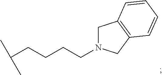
CC(CCCCN1CC2=C(C1)C=CC=C2)C
